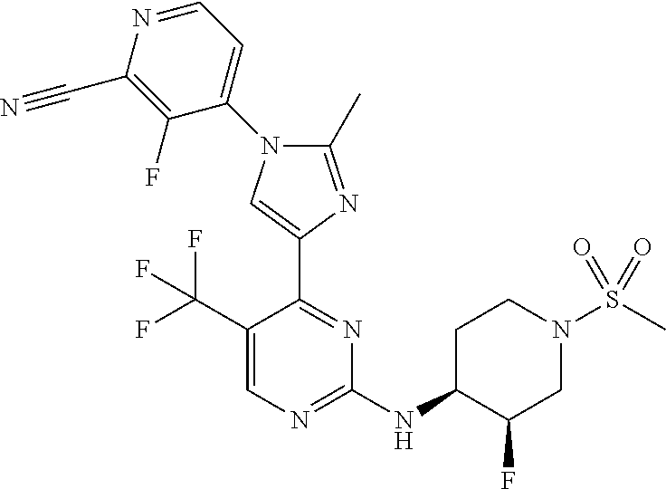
C1(C(F)(F)F)=CN=C(NC2C(F)CN(S(C)(=O)=O)CC2)N=C1C1=CN(C2=CC=NC(C#N)=C2F)C(C)=N1
